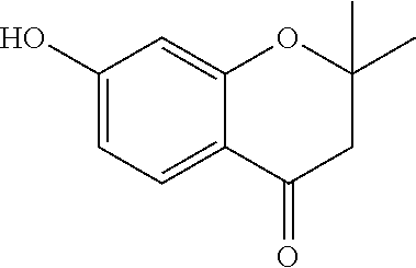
C1(O)=CC=C2C(=C1)OC(C)(C)CC2=O
